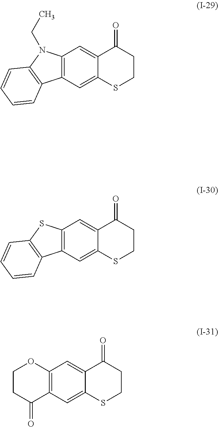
C12=C(C=C3C(=C1)C(=O)CCS3)C1=C(N2CC)C=CC=C1.C12=C(C=C3C(=C1)C(=O)CCS3)C1=C(S2)C=CC=C1.C12=C(C=C3C(=C1)C(=O)CCS3)C(=O)CCO2
